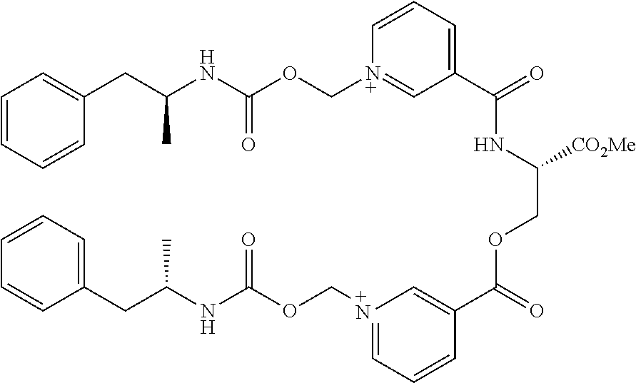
C1=CC=CC(CC(NC(OC[N+]2=CC(C(=O)NC(COC(C3=C[+N](COC(NC(CC4=CC=CC=C4)C)=O)=CC=C3)=O)[CO2Me])=CC=C2)=O)C)=C1
